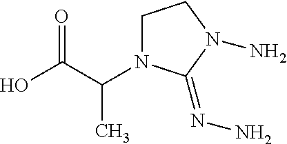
OC(C(C)N1CCN(N)C1=NN)=O
